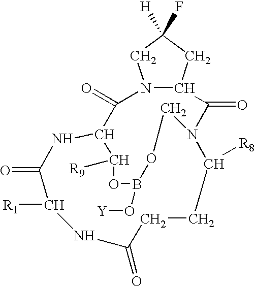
N12C(C(=O)N3C([R8])CCC(=O)NC([R1])C(=O)NC(C1=O)C([R9])OB(O[Y])OC3)CC(F)([H])C2
